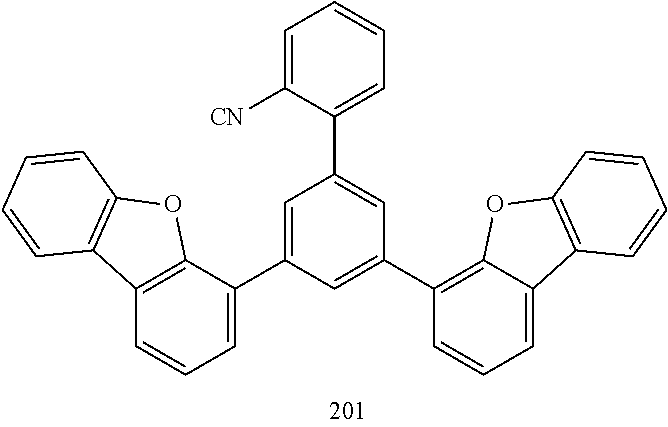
C1(C2=CC(C3=C4C(=CC=C3)C3=C(O4)C=CC=C3)=CC(C3=CC=CC4=C3OC3=C4C=CC=C3)=C2)=CC=CC=C1[CN]
